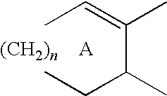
[(CH2)n].[A].CC=C(C(CC)C)C
